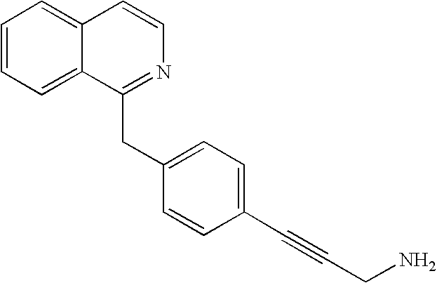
C1=CC=C2C(=C1)C=CN=C2CC1=CC=C(C#CCN)C=C1
